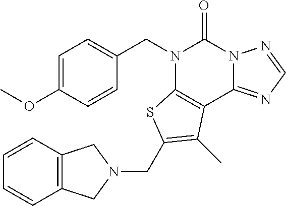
C1=C(OC)C=CC(CN2C3=C(C4=NC=NN4C2=O)C(C)=C(CN2CC4=C(C2)C=CC=C4)S3)=C1
